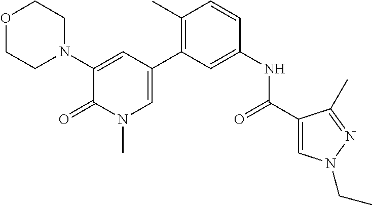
O1CCN(C2=CC(C3=C(C)C=CC(NC(C4=CN(CC)N=C4C)=O)=C3)=CN(C)C2=O)CC1
